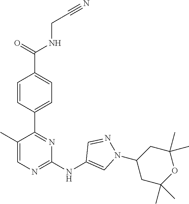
C(CNC(C1=CC=C(C2=NC(NC3=CN(C4CC(C)(C)OC(C)(C)C4)N=C3)=NC=C2C)C=C1)=O)#N
